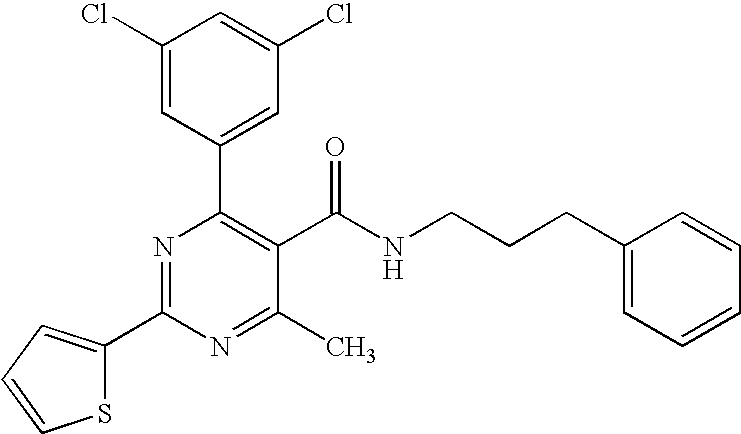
C1(C2=CC=CS2)=NC(C2=CC(Cl)=CC(Cl)=C2)=C(C(NCCCC2=CC=CC=C2)=O)C(C)=N1
